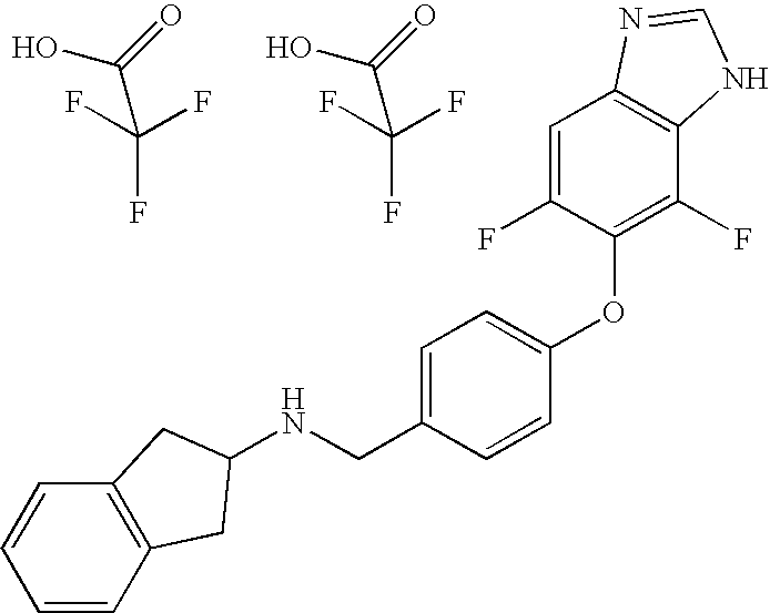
OC(=O)C(F)(F)F.OC(=O)C(F)(F)F.N(CC1=CC=C(OC2=C(F)C3=C(C=C2F)N=CN3)C=C1)C1CC2=C(C=CC=C2)C1
